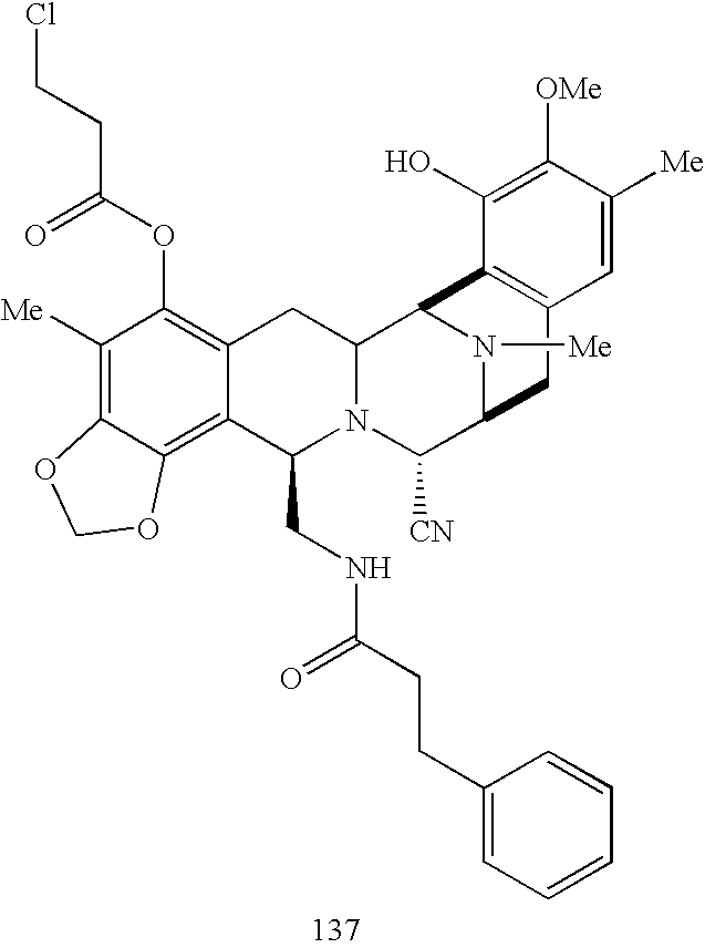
C1([Me])=C2C(=C3C(=C1OC(CCCl)=O)CC1N(C3CNC(CCC3=CC=CC=C3)=O)C([CN])C3N([Me])C1C1=C(C3)C=C([Me])C([OMe])=C1O)OCO2
